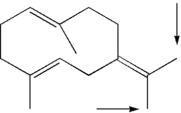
C1CC(C)=CCC(=C(C)C)CCC(C)=C1
